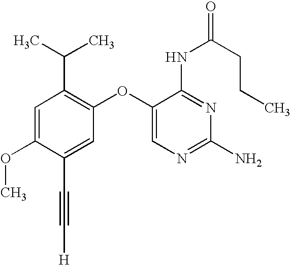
C1=C(OC)C(C#C[H])=CC(OC2=CN=C(N)N=C2NC(CCC)=O)=C1C(C)C
